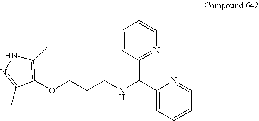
O(CCCNC(C1=CC=CC=N1)C1=NC=CC=C1)C1=C(C)NN=C1C
